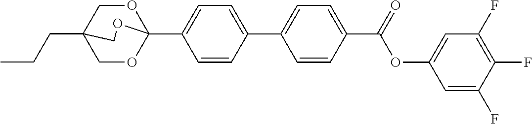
CCCC12COC(C3=CC=C(C4=CC=C(C(OC5=CC(F)=C(F)C(F)=C5)=O)C=C4)C=C3)(OC1)OC2
